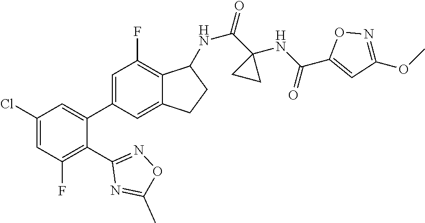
C1(Cl)=CC(F)=C(C2=NOC(C)=N2)C(C2=CC(F)=C3C(=C2)CCC3NC(C2(NC(C3=CC(OC)=NO3)=O)CC2)=O)=C1
